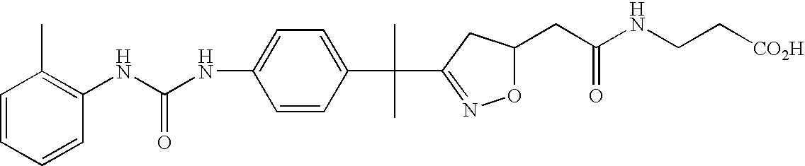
C1(NC(NC2=C(C)C=CC=C2)=O)=CC=C(C(C)(C)C2=NOC(CC(NCC[CO2H])=O)C2)C=C1
